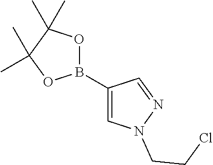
C1(B2OC(C)(C)C(C)(C)O2)=CN(CCCl)N=C1
